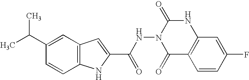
C12=C(C=C(C(C)C)C=C1)C=C(C(NN1C(=O)C3=C(NC1=O)C=C(F)C=C3)=O)N2
